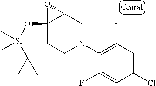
C1(N2CC3C(O[Si](C(C)(C)C)(C)C)(CC2)O3)=C(F)C=C(Cl)C=C1F
